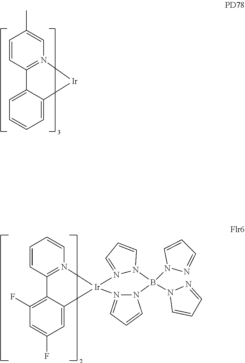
C1=CC2=N(C=C1C)[Ir]C1=CC=CC=C21.C1=CC2=N(C=C1)[Ir]1(C3=CC(F)=CC(F)=C23)N2=CC=CN2B(N2N=CC=C2)(N2C=CC=N2)N2N1=CC=C2
